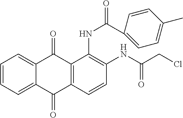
C1=CC=C2C(=C1)C(=O)C1=C(C2=O)C=CC(NC(CCl)=O)=C1NC(=O)C1=CC=C(C)C=C1
